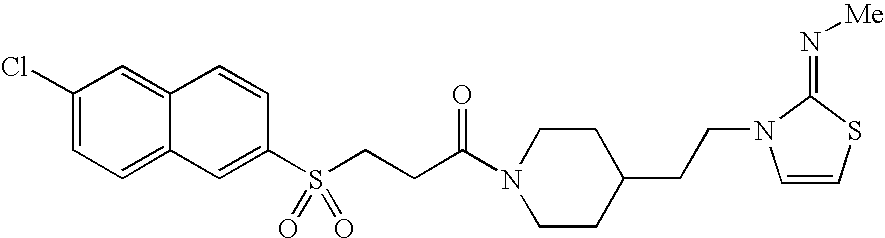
C1(Cl)=CC=C2C(=C1)C=CC(S(CCC(N1CCC(CCN3C=CSC3=N[Me])CC1)=O)(=O)=O)=C2
